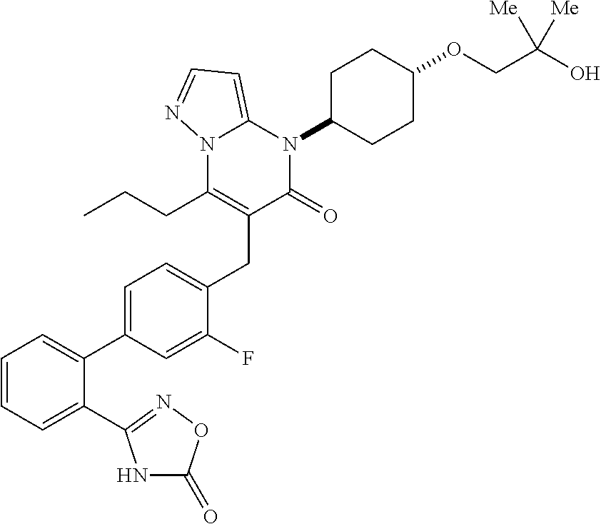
C1=CC=C(C2=NOC(=O)N2)C(C2=CC=C(CC3=C(CCC)N4C(=CC=N4)N(C4CCC(OCC(O)([Me])[Me])CC4)C3=O)C(F)=C2)=C1
